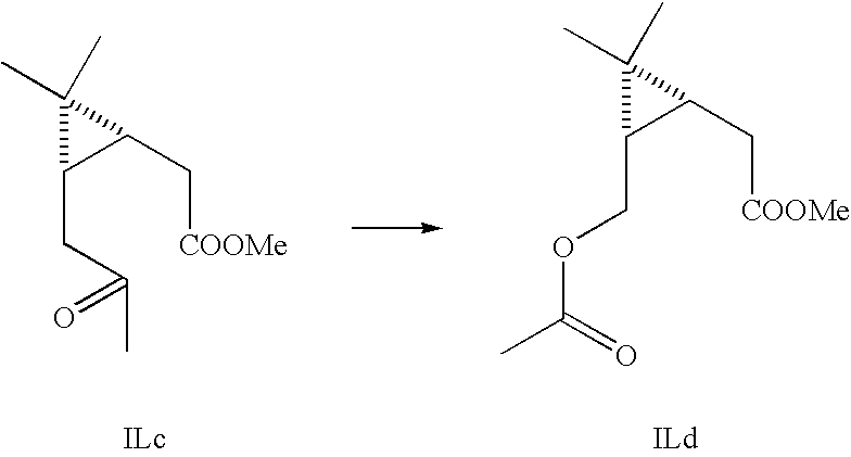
C1(COC(C)=O)C(C[COOMe])C1(C)C.C1(CC(C)=O)C(C[COOMe])C1(C)C
